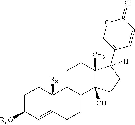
C1C([RgO])C=C2C([R8])(C1)C1C(CC2)C2(O)C(C)(CC1)C(C1=COC(=O)C=C1)([H])CC2
